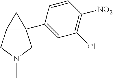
C12(C3=CC(Cl)=C([NO2])C=C3)C(CN(C)C1)C2
